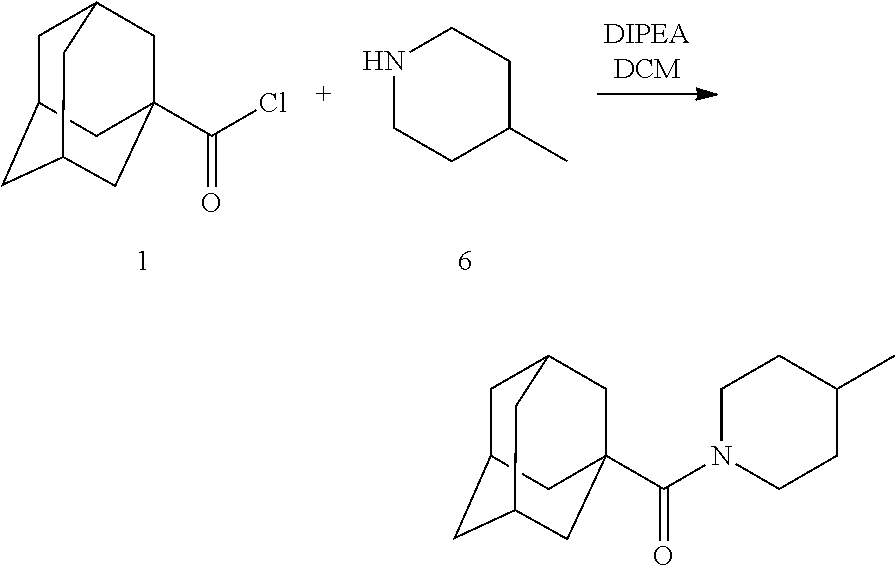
C1C2CC3CC(C(Cl)=O)(CC1C3)C2.N1CCC(C)CC1.C1C2CC3CC(C(N4CCC(C)CC4)=O)(CC1C3)C2
